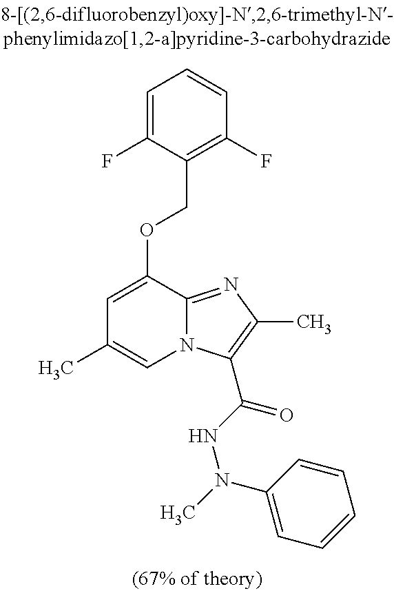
C1=C(F)C(COC2=CC(C)=CN3C2=NC(C)=C3C(NN(C2=CC=CC=C2)C)=O)=C(F)C=C1
